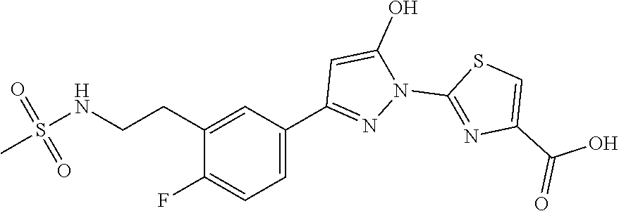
C1(CCNS(C)(=O)=O)=CC(C2=NN(C3=NC(C(O)=O)=CS3)C(O)=C2)=CC=C1F
